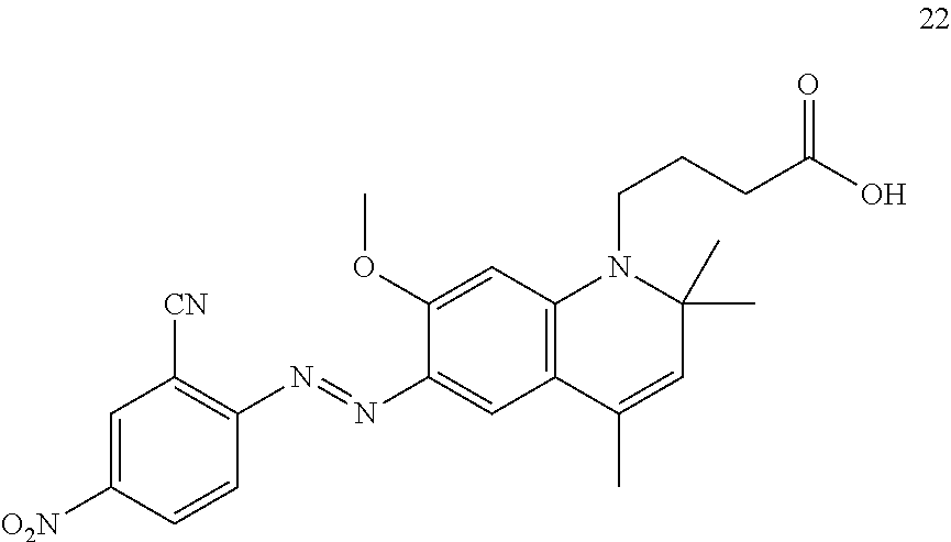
C1=C([O2N])C=CC(N=NC2=CC3=C(C=C2OC)N(CCCC(O)=O)C(C)(C)C=C3C)=C1[CN]
